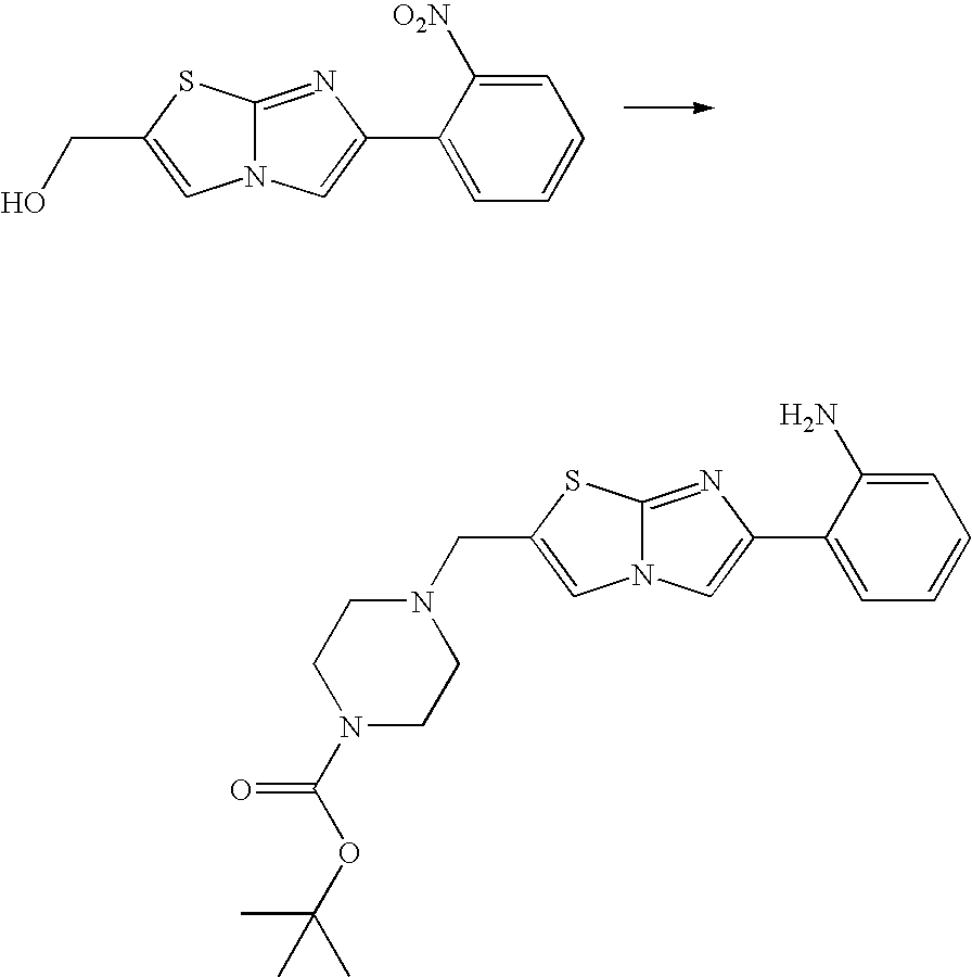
N12C(=NC(C3=CC=CC=C3[O2N])=C1)SC(CO)=C2.N12C(=NC(C3=CC=CC=C3N)=C1)SC(CN1CCN(C(OC(C)(C)C)=O)CC1)=C2
